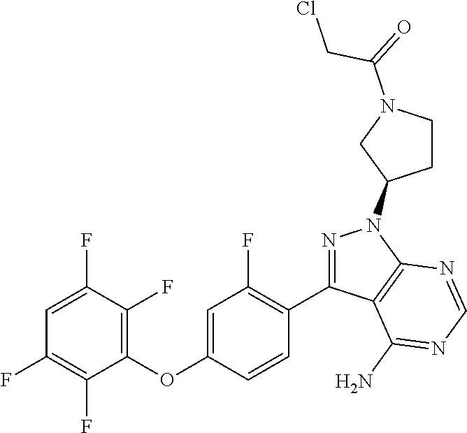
C1(OC2=CC(F)=C(C3=NN(C4CCN(C(=O)CCl)C4)C4=C3C(N)=NC=N4)C=C2)=C(F)C(F)=CC(F)=C1F
